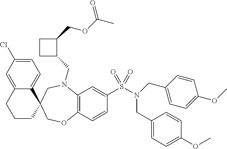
C12=CC(Cl)=CC=C1C1(CCC2)COC2=C(N(CC3C(COC(C)=O)CC3)C1)C=C(S(N(CC1=CC=C(OC)C=C1)CC1=CC=C(OC)C=C1)(=O)=O)C=C2
